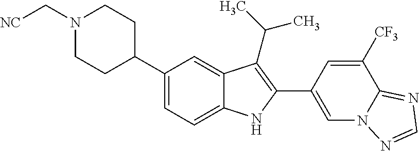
C1(C2CCN(C[NC])CC2)=CC=C2C(=C1)C(C(C)C)=C(C1=CN3C(=NC=N3)C([CF3])=C1)N2
